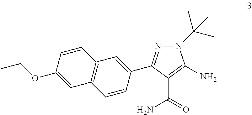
N1(C(C)(C)C)N=C(C2=CC3=C(C=C2)C=C(OCC)C=C3)C(C(=O)N)=C1N
